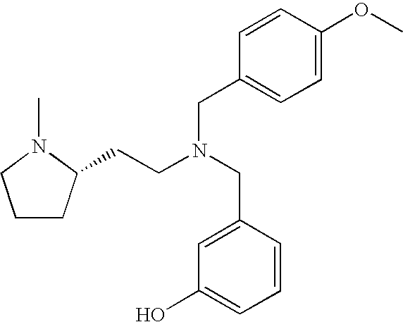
C1CC(CCN(CC2=CC(O)=CC=C2)CC2=CC=C(OC)C=C2)N(C)C1
